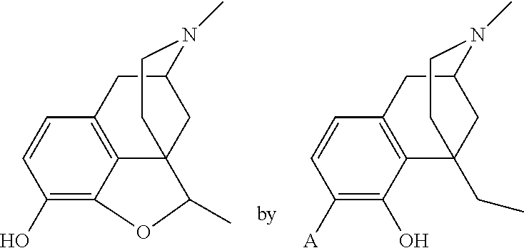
C1(O)=C2C3=C(C=C1)CC1CC3(CCN1C)C(C)O2.C1([A])=C(O)C2=C(C=C1)CC1CC2(CC)CCN1C
